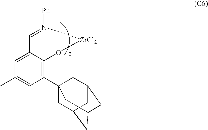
C1=C2C(=C(C34CC5CC(CC(C3)C5)C4)C=C1C)O[ZrCl2]N([Ph])=C2
